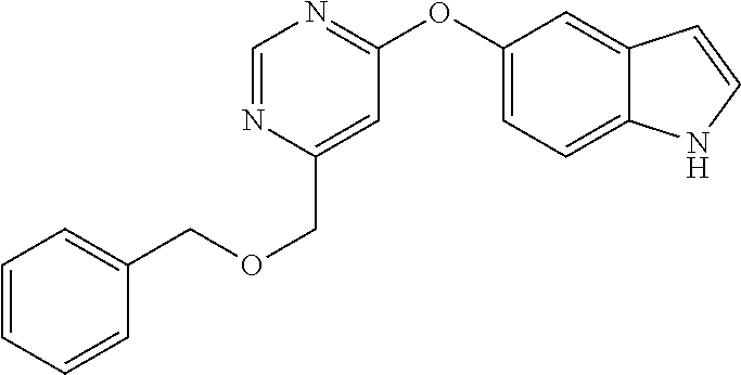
C1=NC(COCC2=CC=CC=C2)=CC(OC2=CC=C3C(=C2)C=CN3)=N1
